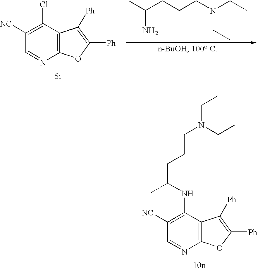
C12=C(C(Cl)=C([NC])C=N1)C([Ph])=C([Ph])O2.CC(CCCN(CC)CC)N.C12=C(C(NC(CCCN(CC)CC)C)=C([NC])C=N1)C([Ph])=C([Ph])O2
